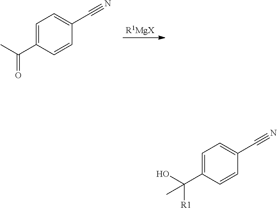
C1=C(C(C)=O)C=CC(C#N)=C1.[R1MgX].C1=C(C(O)([R1])C)C=CC(C#N)=C1
